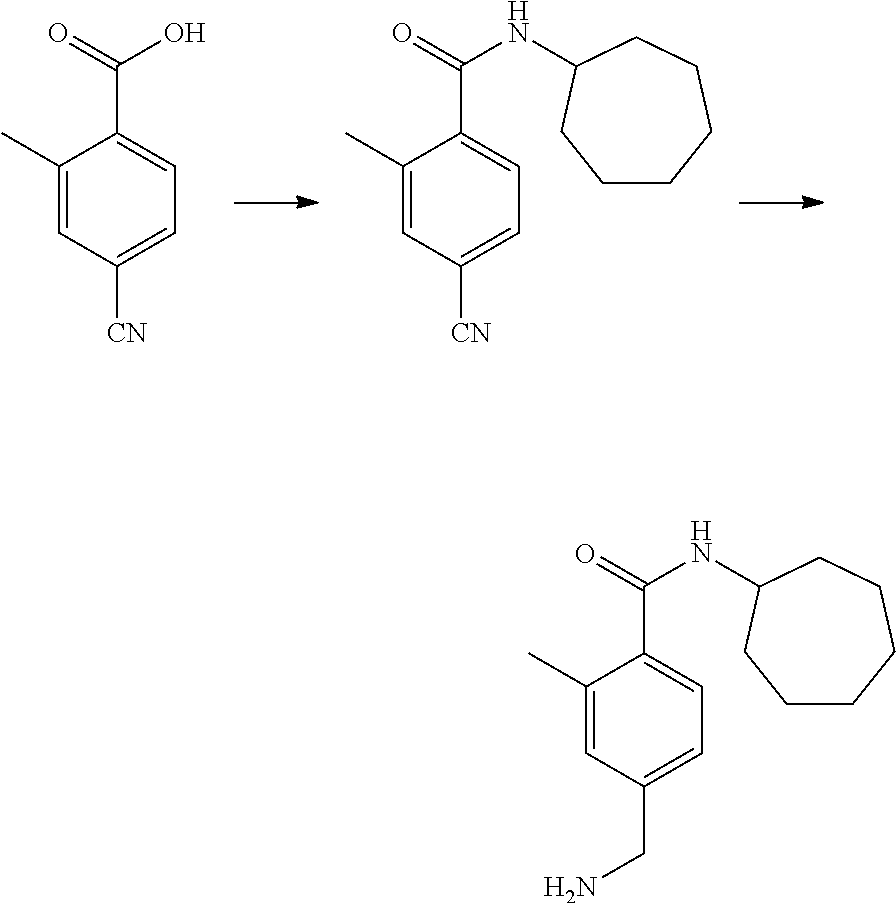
C1(C)=CC([CN])=CC=C1C(O)=O.C1(C)=CC([CN])=CC=C1C(NC1CCCCCC1)=O.C1(C)=CC(CN)=CC=C1C(NC1CCCCCC1)=O
